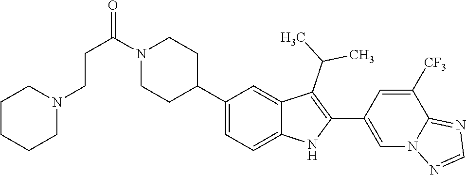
N1(C(CCN2CCCCC2)=O)CCC(C2=CC=C3C(=C2)C(C(C)C)=C(C2=CN4C(=NC=N4)C([CF3])=C2)N3)CC1
